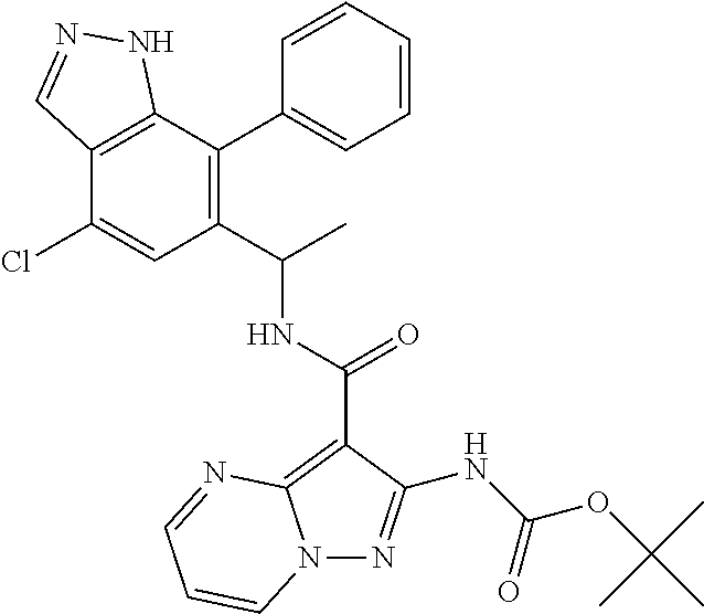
C1(Cl)=CC(C(C)NC(=O)C2=C3N(N=C2NC(=O)OC(C)(C)C)C=CC=N3)=C(C2=CC=CC=C2)C2=C1C=NN2
